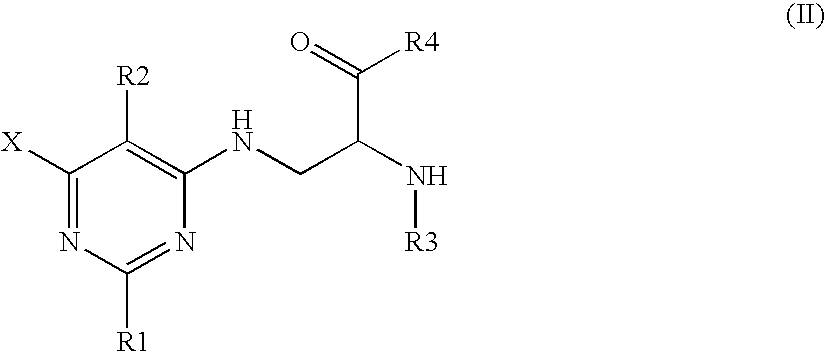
C1([X])=NC([R1])=NC(NCC(N[R3])C(=O)[R4])=C1[R2]
